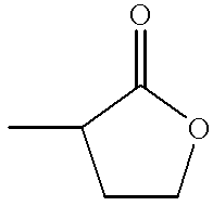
C1COC(=O)C1C
